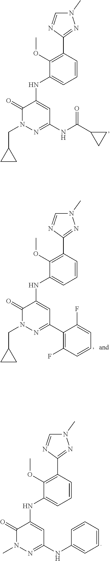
C1(=O)N(CC2CC2)N=C(NC(C2CC2)=O)C=C1NC1=CC=CC(C2=NN(C)C=N2)=C1OC.C1(=O)N(CC2CC2)N=C(C2=C(F)C=CC=C2F)C=C1NC1=CC=CC(C2=NN(C)C=N2)=C1OC.C1(=O)N(C)N=C(NC2=CC=CC=C2)C=C1NC1=CC=CC(C2=NN(C)C=N2)=C1OC
